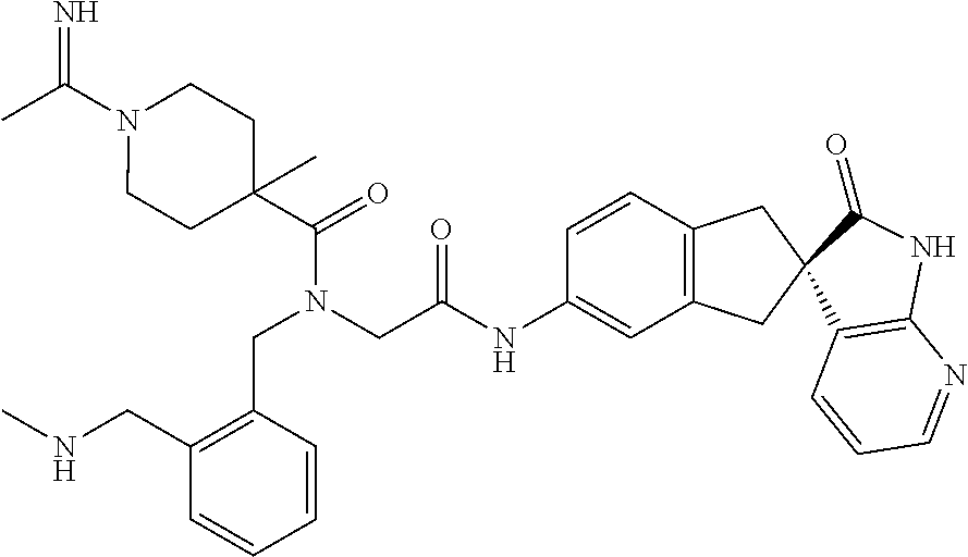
CC(N1CCC(C(=O)N(CC(=O)NC2=CC3=C(C=C2)CC2(C3)C(=O)NC3=C2C=CC=N3)CC2=C(CNC)C=CC=C2)(C)CC1)=N
